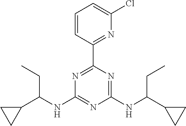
C(CC)(NC1=NC(NC(CC)C2CC2)=NC(C2=NC(Cl)=CC=C2)=N1)C1CC1
